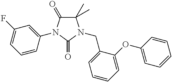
C1(C)(C)C(=O)N(C2=CC(F)=CC=C2)C(=O)N1CC1=CC=CC=C1OC1=CC=CC=C1
